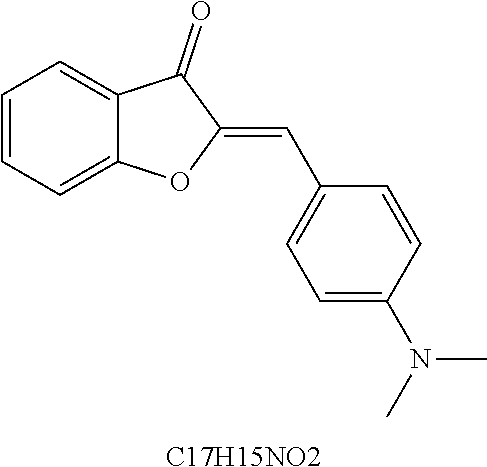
C1=CC=C2C(=C1)C(=O)C(=CC1=CC=C(N(C)C)C=C1)O2.[C17H15NO2]
